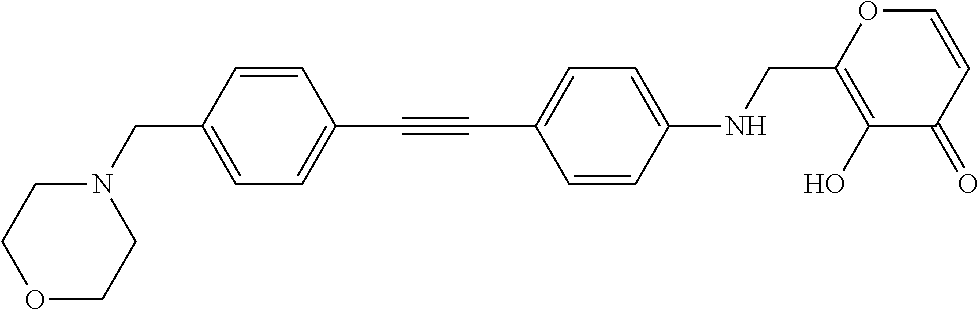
C(#CC1=CC=C(CN2CCOCC2)C=C1)C1=CC=C(NCC2=C(O)C(=O)C=CO2)C=C1
